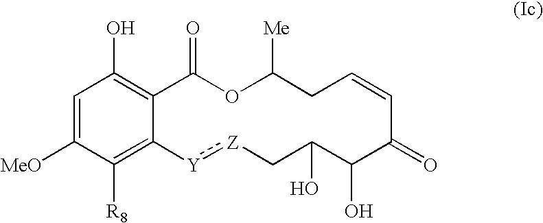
C1=C([MeO])C([R8])=C2C(=C1O)C(=O)OC([Me])CC=CC(=O)C(O)C(O)C[Z]:[Y]2
